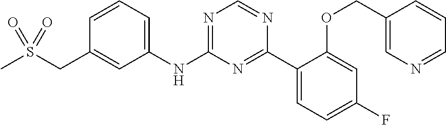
C1(NC2=NC=NC(C3=CC=C(F)C=C3OCC3=CN=CC=C3)=N2)=CC=CC(CS(C)(=O)=O)=C1
